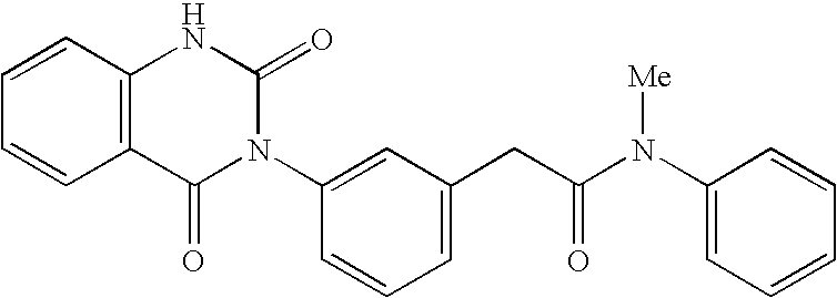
C12=C(C=CC=C1)NC(=O)N(C1=CC(CC(N(C3=CC=CC=C3)[Me])=O)=CC=C1)C2=O
